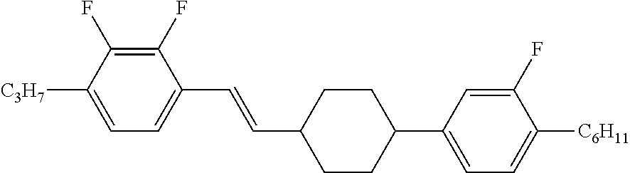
C1(F)=C(F)C([C3H7])=CC=C1C=CC1CCC(C2=CC=C([C6H11])C(F)=C2)CC1
